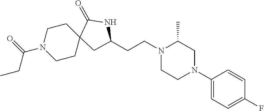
C1(N2CC(C)N(CCC3CC4(CCN(C(=O)CC)CC4)C(=O)N3)CC2)=CC=C(F)C=C1
